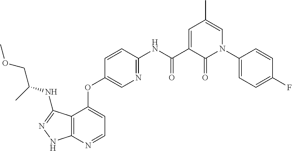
C12=C(N=CC=C1OC1=CN=C(NC(C3=CC(C)=CN(C4=CC=C(F)C=C4)C3=O)=O)C=C1)NN=C2NC(COC)C
